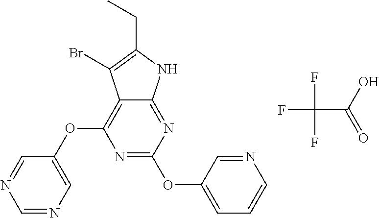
C(C1=C(Br)C2=C(OC3=CN=CN=C3)N=C(OC3=CC=CN=C3)N=C2N1)C.FC(C(=O)O)(F)F
